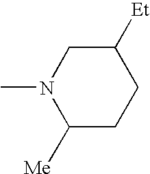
CN1C([Me])CCC([Et])C1
